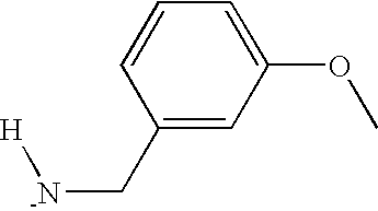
C1(C[-N][H])=CC(OC)=CC=C1
